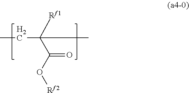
CCC([Rf1])(C)C(O[Rf2])=O
